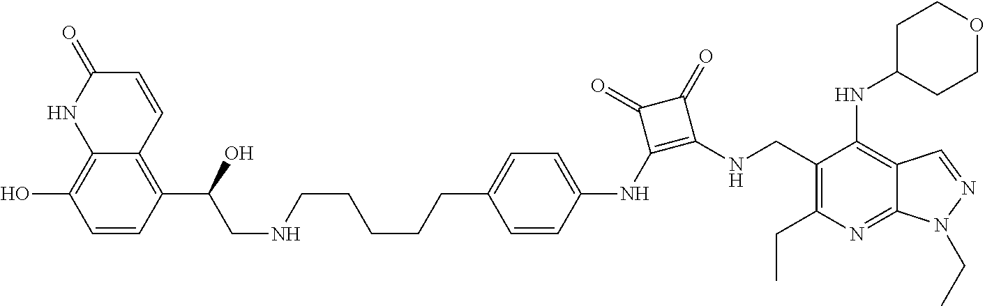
C1=CC(C(CNCCCCCC2=CC=C(NC3=C(NCC4=C(CC)N=C5C(=C4NC4CCOCC4)C=NN5CC)C(=O)C3=O)C=C2)O)=C2C(=C1O)NC(=O)C=C2
